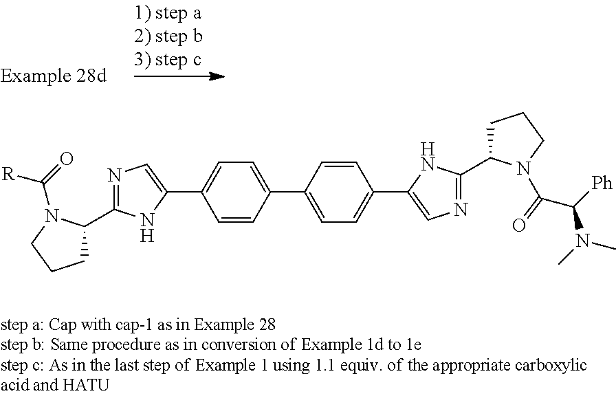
C1=CC(C2=CC=C(C3=CN=C(C4CCCN4C(C([Ph])N(C)C)=O)N3)C=C2)=CC=C1C1=CN=C(C2CCCN2C(=O)[R])N1
